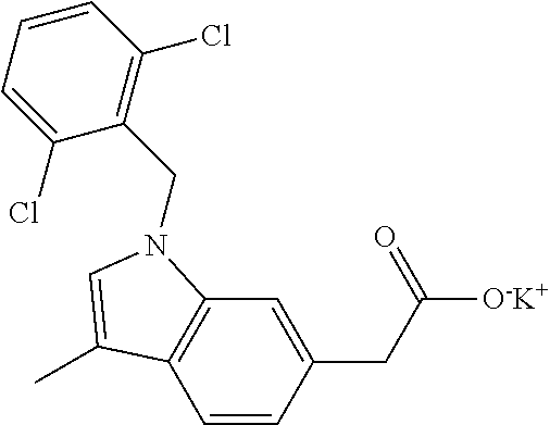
C1=C(CC([O-K+])=O)C=CC2=C1N(CC1=C(Cl)C=CC=C1Cl)C=C2C
